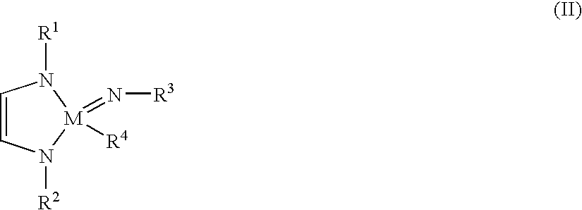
C1=CN([R2])[M](=N[R3])([R4])N1[R1]
